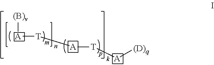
[A]([T][A][T][A][(D)q])[(B)v]
